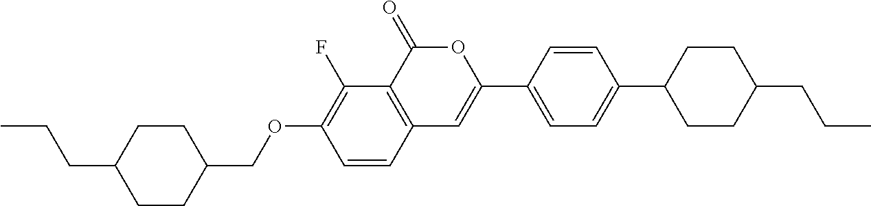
C12=C(C(=O)OC(C3=CC=C(C4CCC(CCC)CC4)C=C3)=C1)C(F)=C(OCC1CCC(CCC)CC1)C=C2
